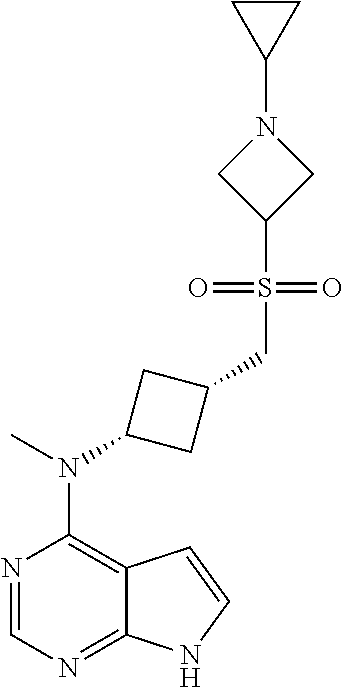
N1=CN=C2C(=C1N(C)C1CC(CS(C3CN(C4CC4)C3)(=O)=O)C1)C=CN2
